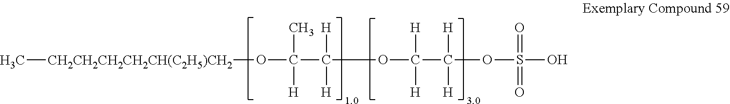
[CH2CH2CH2CH2CH(C2H5)CH2](OC(C(OC(C(OS(O)(=O)=O)([H])[H])([H])[H])([H])[H])(C)[H])C
